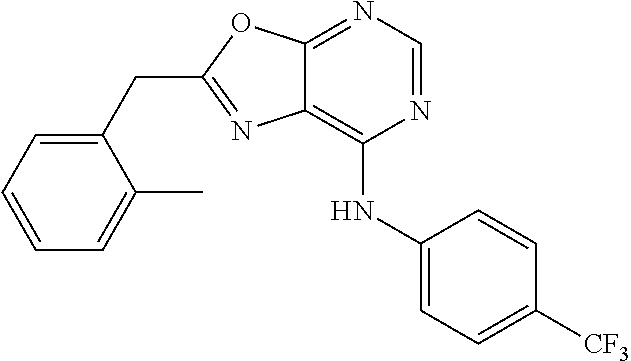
C1(CC2=NC3=C(NC4=CC=C([CF3])C=C4)N=CN=C3O2)=CC=CC=C1C
